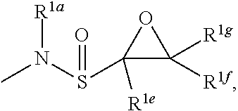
CN(S(C1([R1e])C([R1g])([R1f])O1)=O)[R1a]
